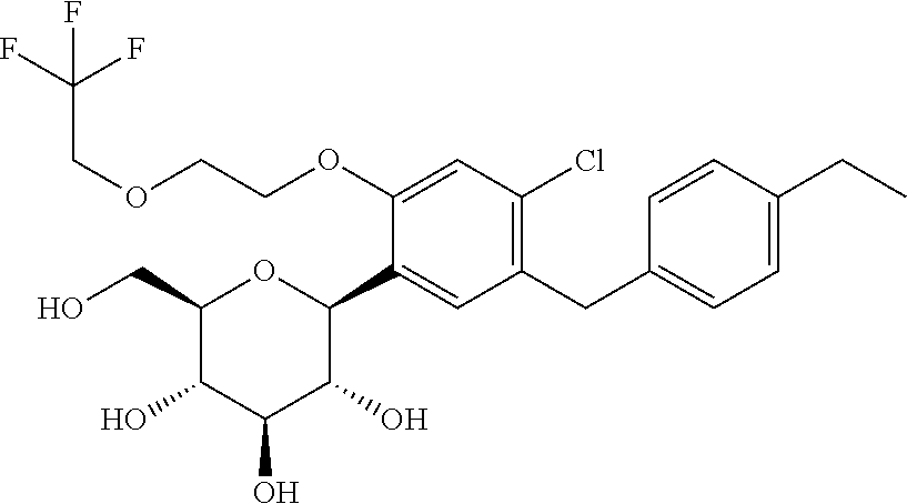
C1(CO)C(O)C(O)C(O)C(C2=CC(CC3=CC=C(CC)C=C3)=C(Cl)C=C2OCCOCC(F)(F)F)O1
